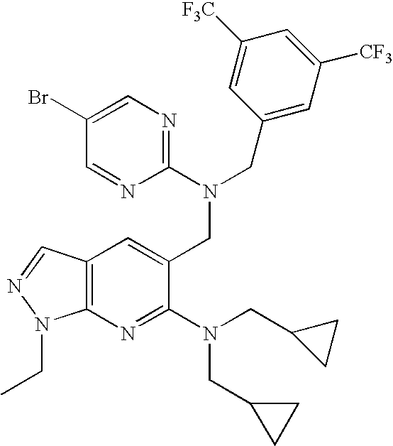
C12=C(C=C(CN(CC3=CC([CF3])=CC([F3C])=C3)C3=NC=C(Br)C=N3)C(N(CC3CC3)CC3CC3)=N1)C=NN2CC
